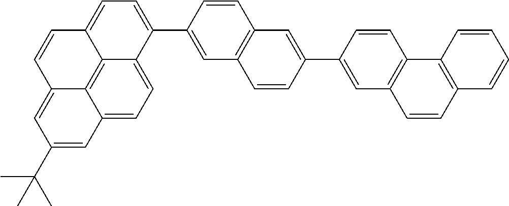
C12=CC=C(C3=CC4=C(C=C3)C=C(C3=CC5=C(C=C3)C3=C(C=C5)C=CC=C3)C=C4)C3=CC=C4C(=C13)C(=CC(C(C)(C)C)=C4)C=C2
